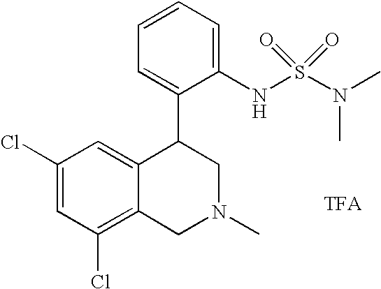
C1(Cl)=C2C(=CC(Cl)=C1)C(C1=CC=CC=C1NS(N(C)C)(=O)=O)CN(C)C2
